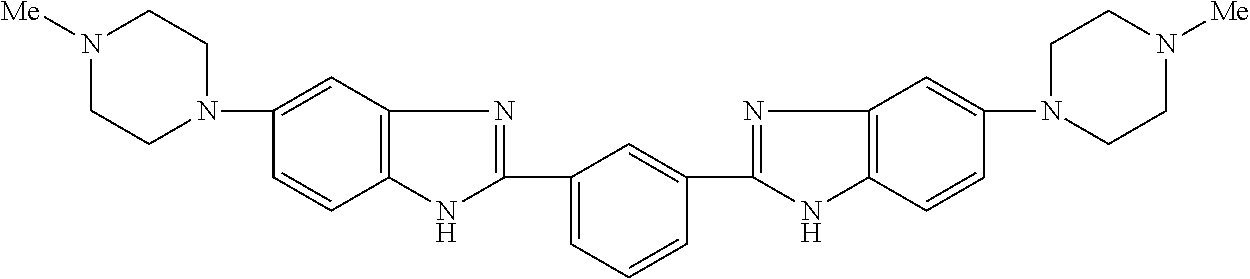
N1([Me])CCN(C2=CC3=C(C=C2)NC(C2=CC=CC(C4=NC5=C(N4)C=CC(N4CCN([Me])CC4)=C5)=C2)=N3)CC1
